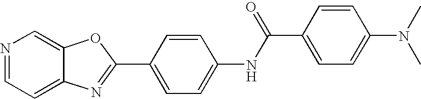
C12=CC=NC=C1OC(C1=CC=C(NC(C3=CC=C(N(C)C)C=C3)=O)C=C1)=N2
